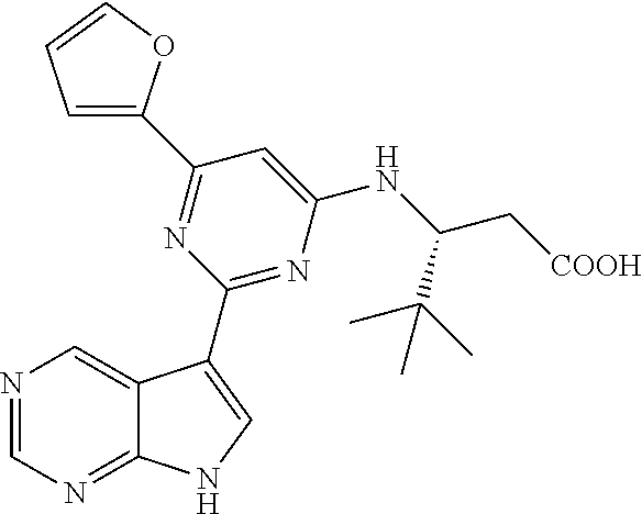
N1=CN=C2C(=C1)C(C1=NC(NC(C[COOH])C(C)(C)C)=CC(C3=CC=CO3)=N1)=CN2
